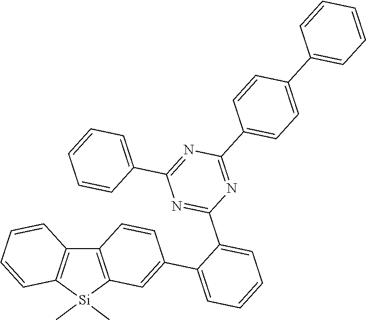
C12=C([Si](C)(C)C3=C1C=CC(C1=CC=CC=C1C1=NC(C4=CC=CC=C4)=NC(C4=CC=C(C5=CC=CC=C5)C=C4)=N1)=C3)C=CC=C2
